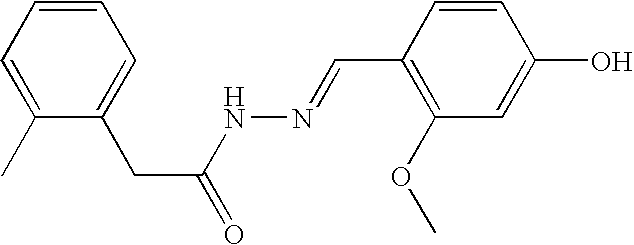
C1=CC=C(C)C(CC(=O)NN=CC2=C(OC)C=C(O)C=C2)=C1
